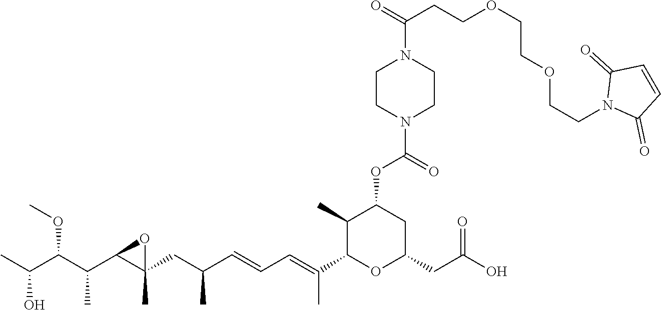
CC(C(C(C1C(CC(C=CC=C(C)C2OC(CC(O)=O)CC(OC(=O)N3CCN(C(=O)CCOCCOCCN4C(=O)C=CC4=O)CC3)C2C)C)(C)O1)C)OC)O
